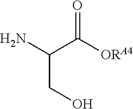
NC(C([ORA4])=O)CO
